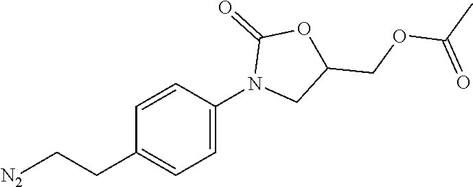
[N2]CCC1=CC=C(N2CC(COC(C)=O)OC2=O)C=C1
